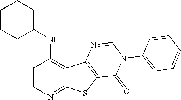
C1(NC2CCCCC2)=C2C(=NC=C1)SC1=C2N=CN(C2=CC=CC=C2)C1=O
